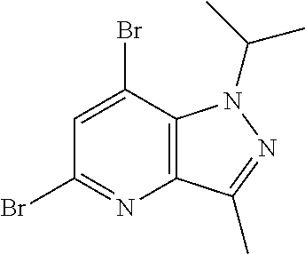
C1=C(Br)C2=C(N=C1Br)C(C)=NN2C(C)C
